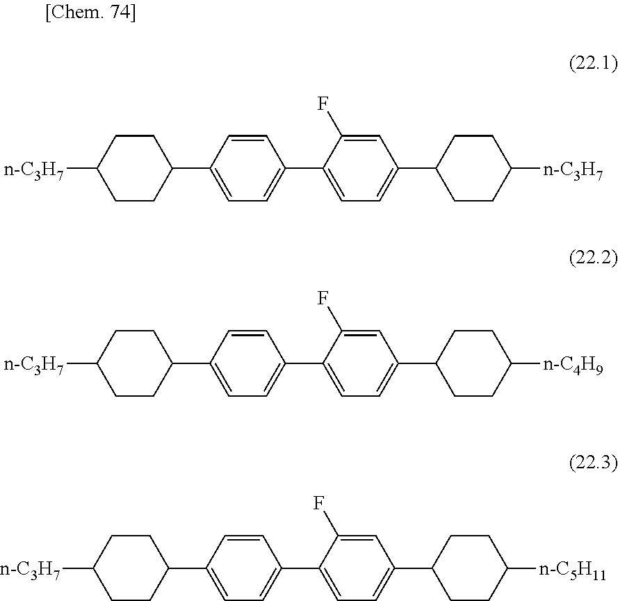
C1CC(C2=CC=C(C3=CC=C(C4CCC([n-C3H7])CC4)C=C3F)C=C2)CCC1[n-C3H7].C1CC(C2=CC=C(C3=CC=C(C4CCC([n-C4H9])CC4)C=C3F)C=C2)CCC1[n-C3H7].C1CC(C2=CC=C(C3=CC=C(C4CCC([n-C5H11])CC4)C=C3F)C=C2)CCC1[n-C3H7]
